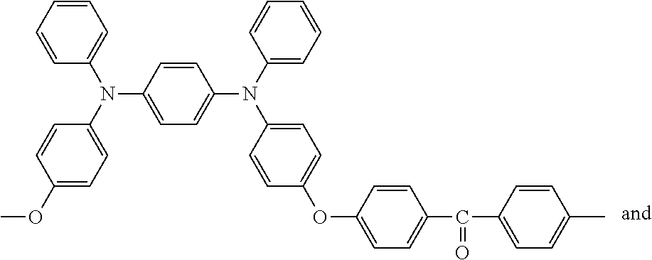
C1(OC)=CC=C(N(C2=CC=CC=C2)C2=CC=C(N(C3=CC=C(OC4=CC=C(C(=O)C5=CC=C(C)C=C5)C=C4)C=C3)C3=CC=CC=C3)C=C2)C=C1
